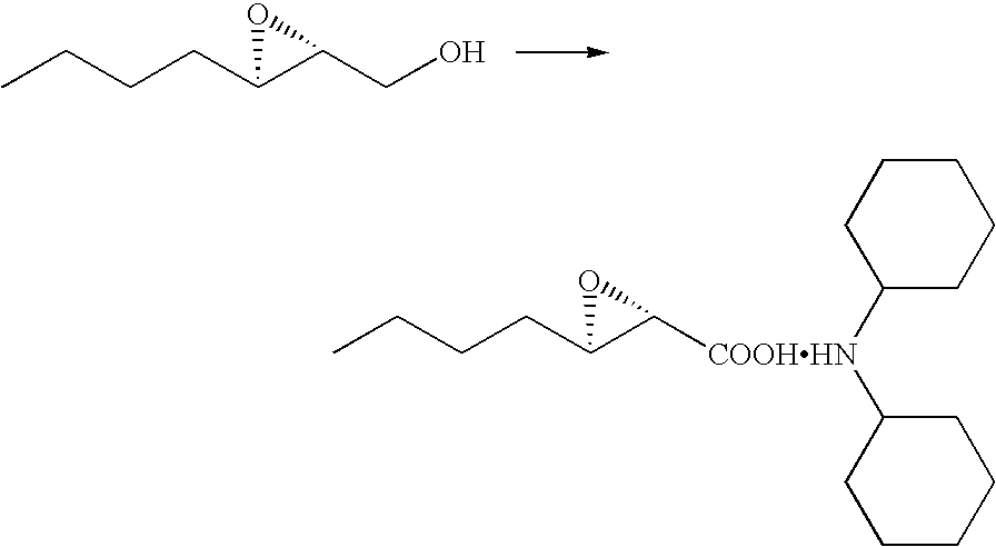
CCCCC1C(CO)O1.CCCCC1C([COOHHN](C2CCCCC2)C2CCCCC2)O1
